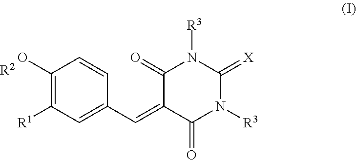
N1([R3])C(=[X])N([R3])C(=O)C(=CC2=CC([R1])=C(O)C=C2)C1=O.[R2]
